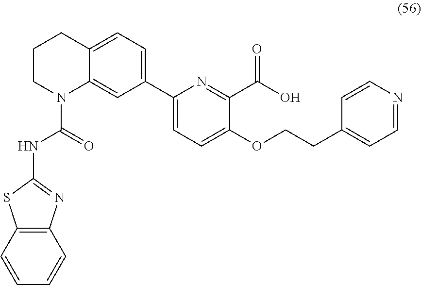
C1(C2=CC=C3C(=C2)N(C(=O)NC2=NC4=C(S2)C=CC=C4)CCC3)=CC=C(OCCC2=CC=NC=C2)C(C(O)=O)=N1
